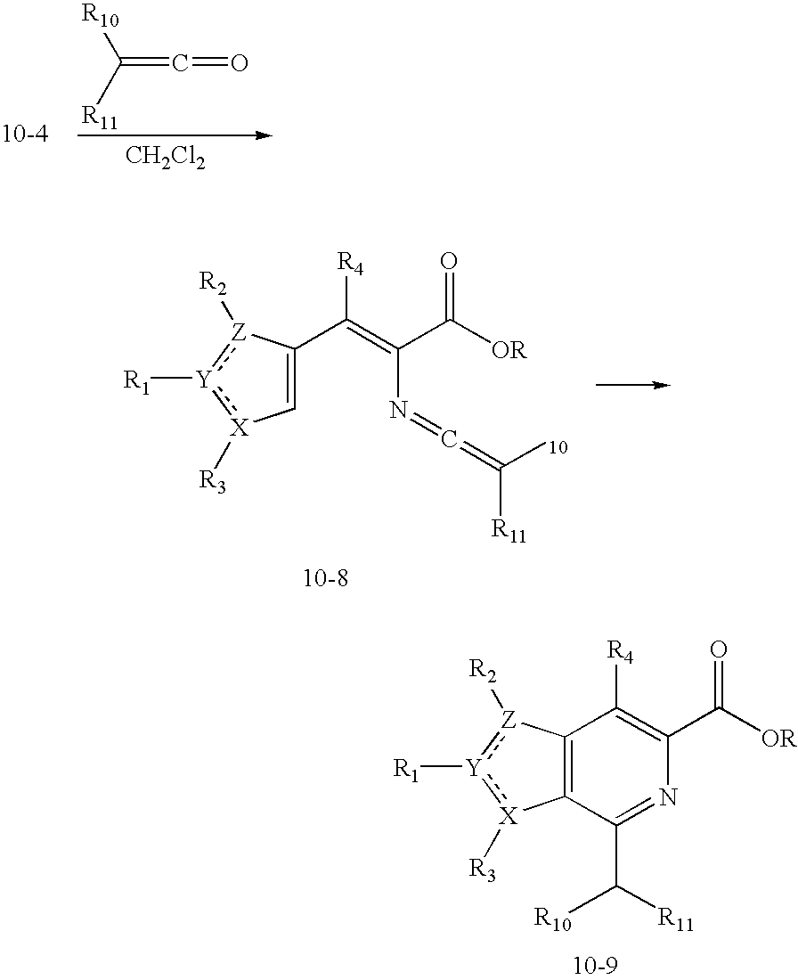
[CH2Cl2].[R10]C([R11])=C=O.C1(C(=C(N=C=C([10])[R11])C([OR])=O)[R4])=C[X]([R3]):[Y]([R1]):[Z]1[R2].C12=C(C(C([R10])[R11])=NC(C([OR])=O)=C1[R4])[X]([R3]):[Y]([R1]):[Z]2[R2]
